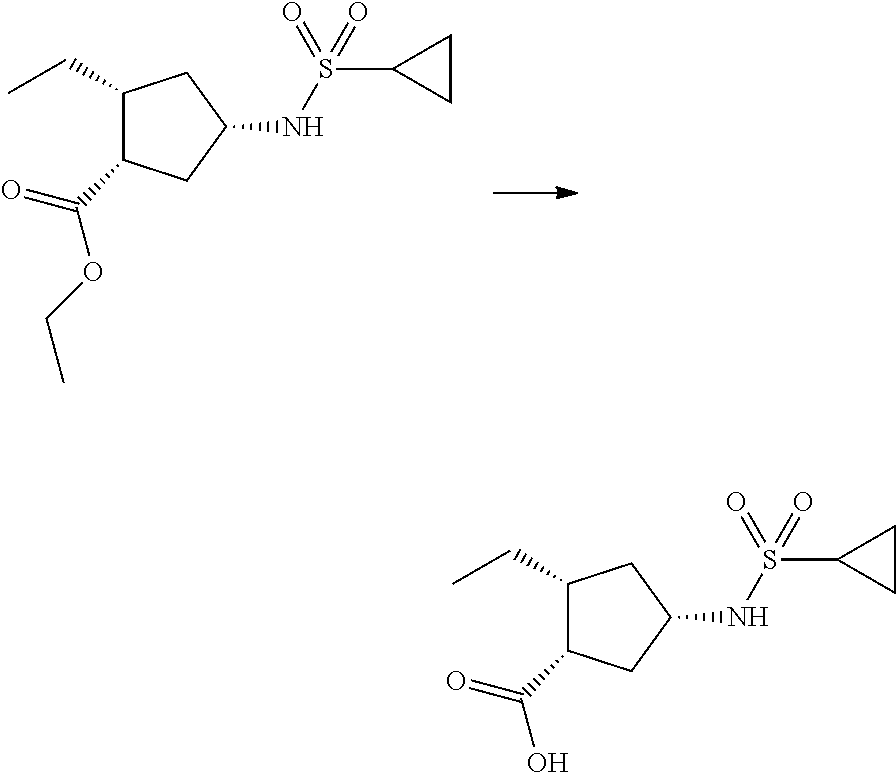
C1(CC)C(C(OCC)=O)CC(NS(=O)(C2CC2)=O)C1.C1(CC)C(C(O)=O)CC(NS(=O)(C2CC2)=O)C1
